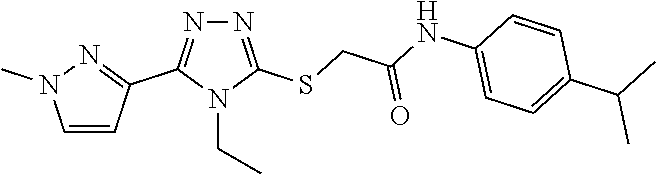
N1=C(SCC(NC2=CC=C(C(C)C)C=C2)=O)N(CC)C(C2=NN(C)C=C2)=N1
